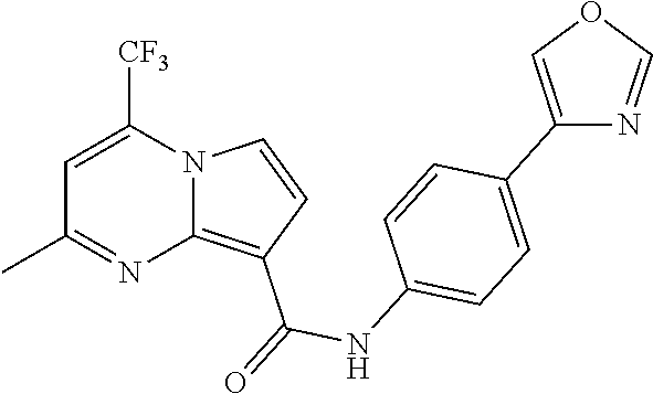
C1=C([CF3])N2C(=C(C(=O)NC3=CC=C(C4=COC=N4)C=C3)C=C2)N=C1C
